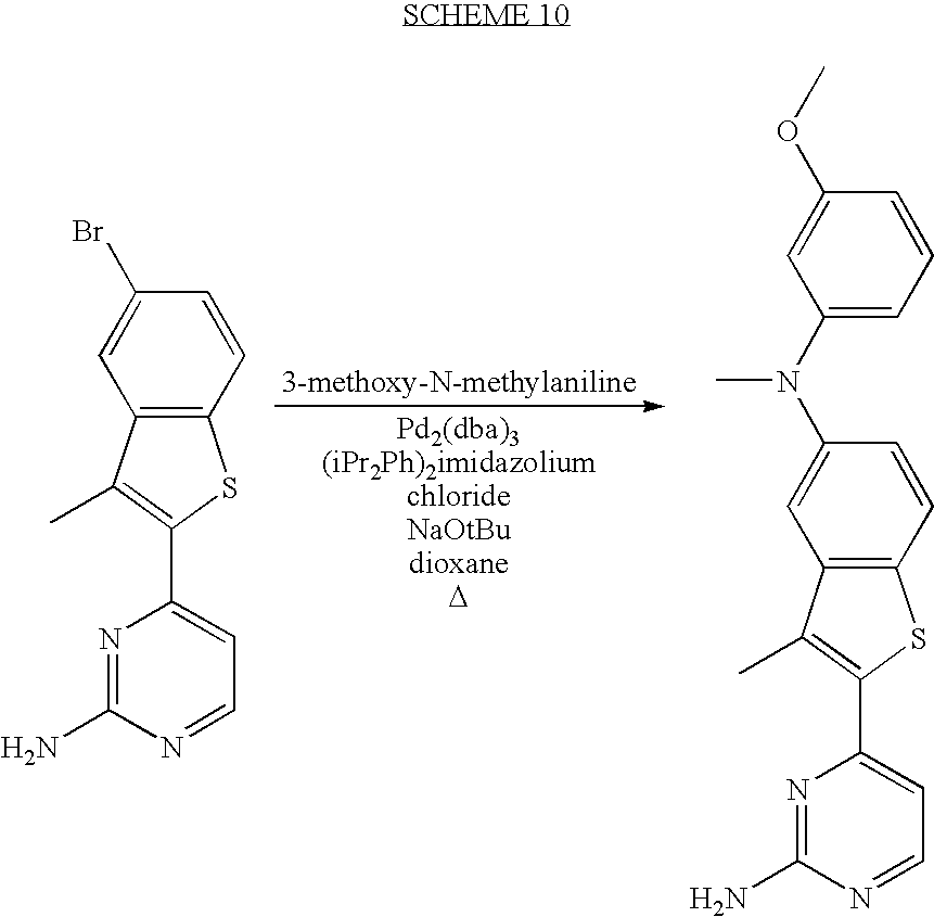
C12=C(C=CC(Br)=C1)SC(C1=CC=NC(N)=N1)=C2C.C12=C(C=CC(N(C3=CC=CC(OC)=C3)C)=C1)SC(C1=CC=NC(N)=N1)=C2C
